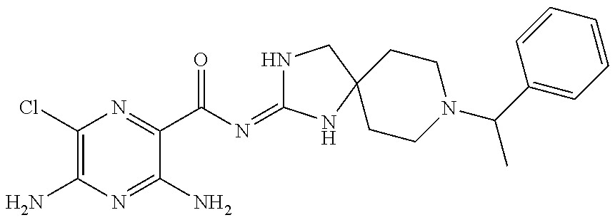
C1(Cl)=C(N)N=C(N)C(C(N=C2NCC3(N2)CCN(C(C2=CC=CC=C2)C)CC3)=O)=N1
